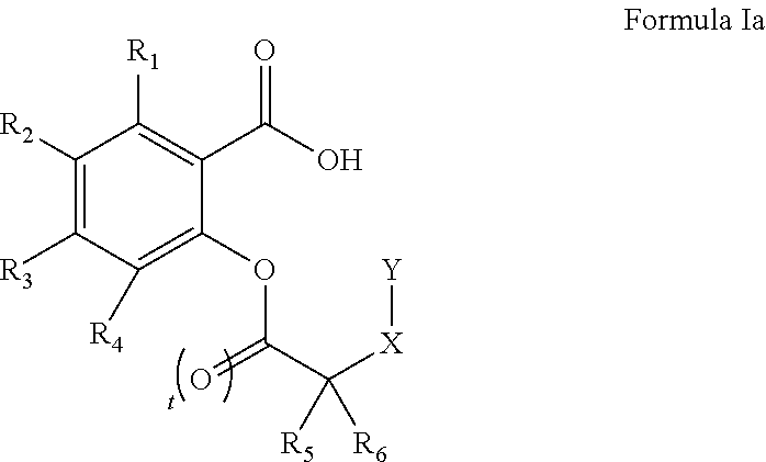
C1([R2])=C([R3])C([R4])=C(OC(C([X][Y])([R6])[R5])=O)C(C(O)=O)=C1[R1]
